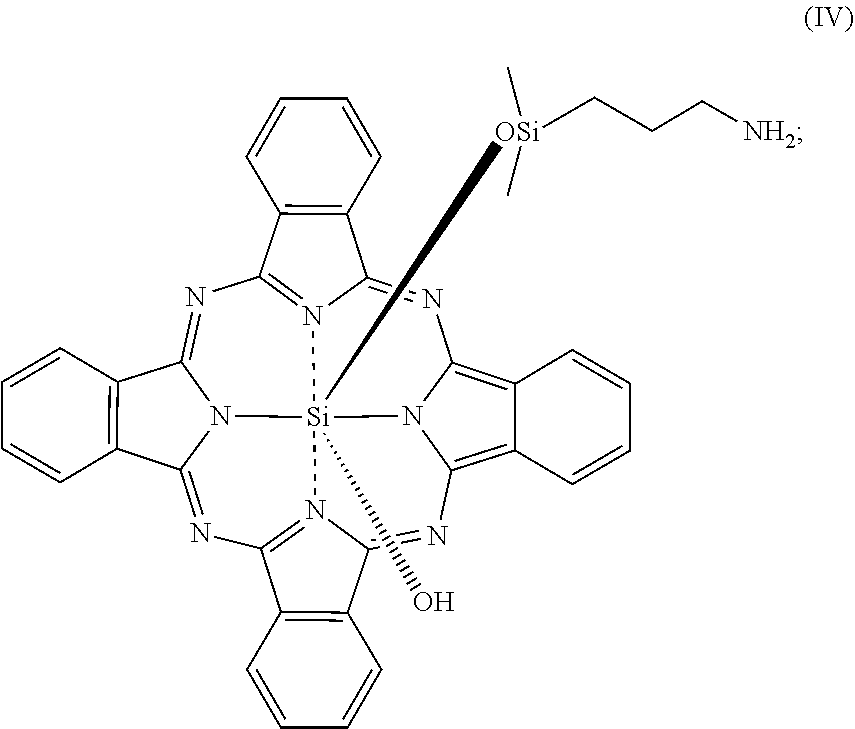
N1=C2N3=C(N=C4N5C(=NC6=N7C(=NC8=C9C(=C1N8[Si]753(O)[OSi](CCC[NH2])(C)C)C=CC=C9)C1=C6C=CC=C1)C1=C4C=CC=C1)C1=C2C=CC=C1
